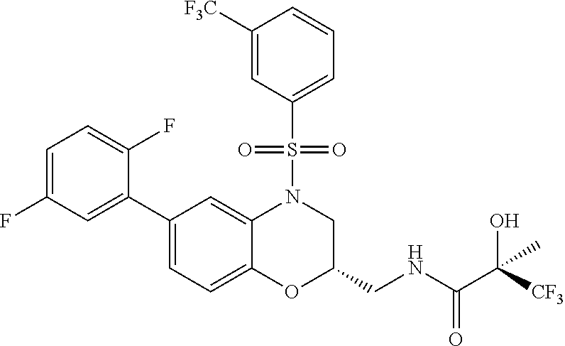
C1=C(F)C=C(C2=CC=C3C(=C2)N(S(C2=CC=CC([F3C])=C2)(=O)=O)CC(CNC(C(O)([CF3])C)=O)O3)C(F)=C1
